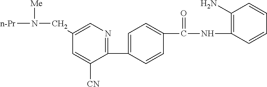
C1(C2=CC=C(C(NC3=C(N)C=CC=C3)=O)C=C2)=NC=C(CN([n-Pr])[Me])C=C1[CN]
